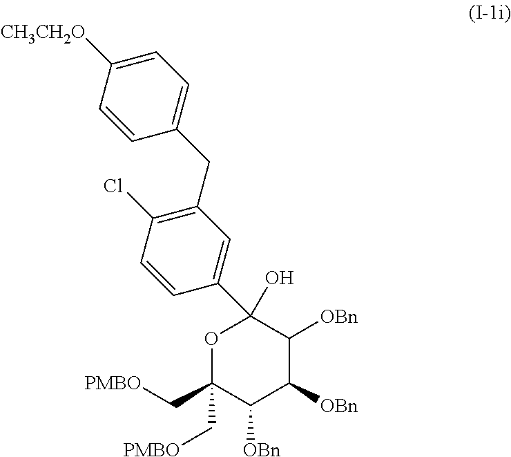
C1(C[PMBO])(C[PMBO])C([OBn])C([OBn])C([OBn])C(O)(C2=CC(CC3=CC=C([CH3CH2O])C=C3)=C(Cl)C=C2)O1
